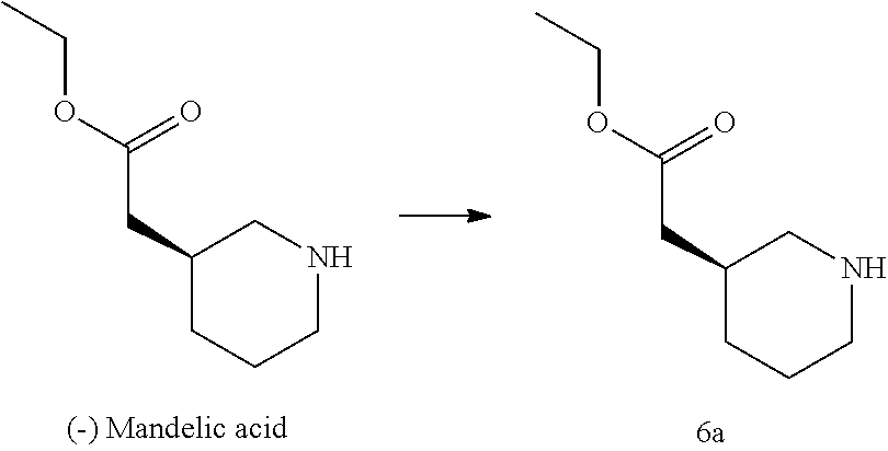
CCOC(CC1CCCNC1)=O.CCOC(CC1CCCNC1)=O
